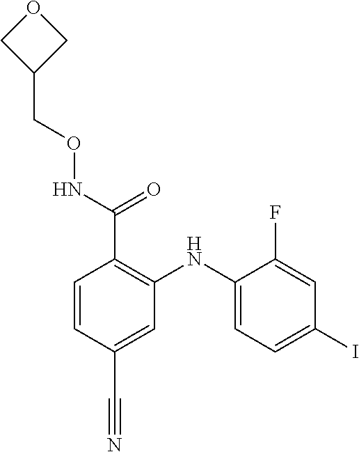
C1=CC(C#N)=CC(NC2=CC=C(I)C=C2F)=C1C(NOCC1COC1)=O
